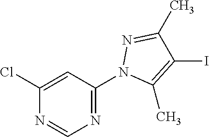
C1(Cl)=CC(N2C(C)=C(I)C(C)=N2)=NC=N1
